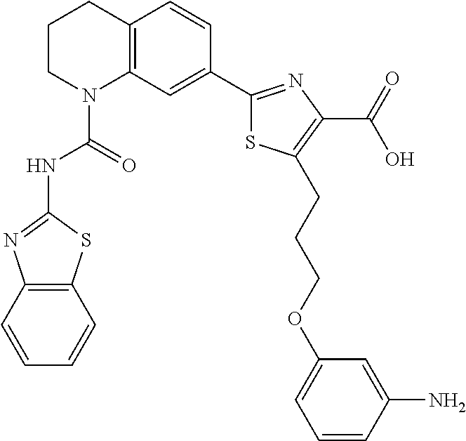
C1CN(C(=O)NC2=NC3=C(S2)C=CC=C3)C2=C(C1)C=CC(C1=NC(C(=O)O)=C(CCCOC3=CC=CC(N)=C3)S1)=C2
